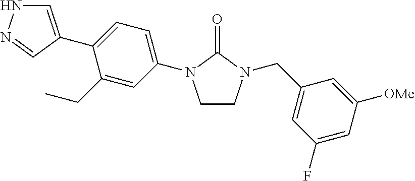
C1(CC)=CC(N2CCN(CC3=CC(F)=CC([OMe])=C3)C2=O)=CC=C1C1=CNN=C1
